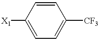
C1([X1])=CC=C([CF3])C=C1
